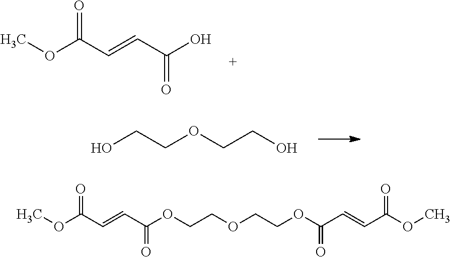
OCCOCCO.O(C(C=CC(O)=O)=O)C.O(C(C=CC(OCCOCCOC(C=CC(OC)=O)=O)=O)=O)C
